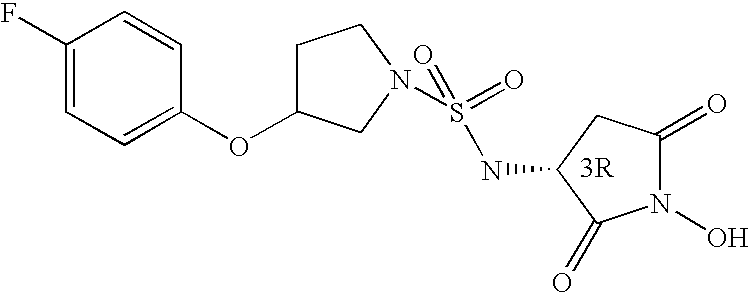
C1(F)=CC=C(OC2CCN(S(NC3C(=O)N(O)C(=O)C3)(=O)=O)C2)C=C1.[3R]
